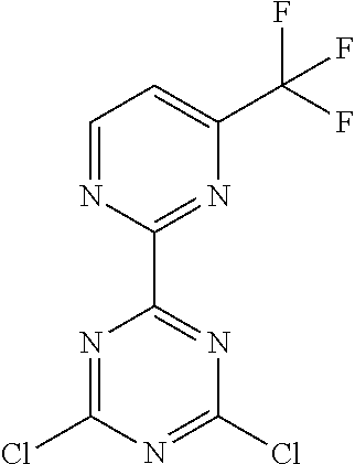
C1(Cl)=NC(C2=NC(C(F)(F)F)=CC=N2)=NC(Cl)=N1
